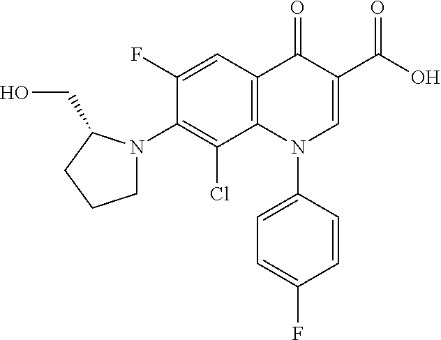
C12=C(C=C(F)C(N3CCCC3CO)=C1Cl)C(=O)C(C(=O)O)=CN2C1=CC=C(F)C=C1
